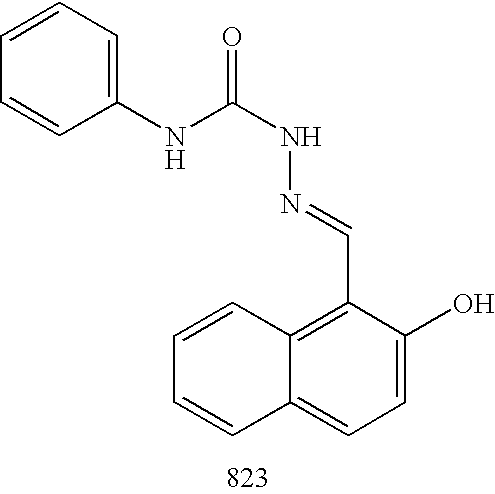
C1(C=NNC(NC2=CC=CC=C2)=O)=C2C(=CC=C1O)C=CC=C2
